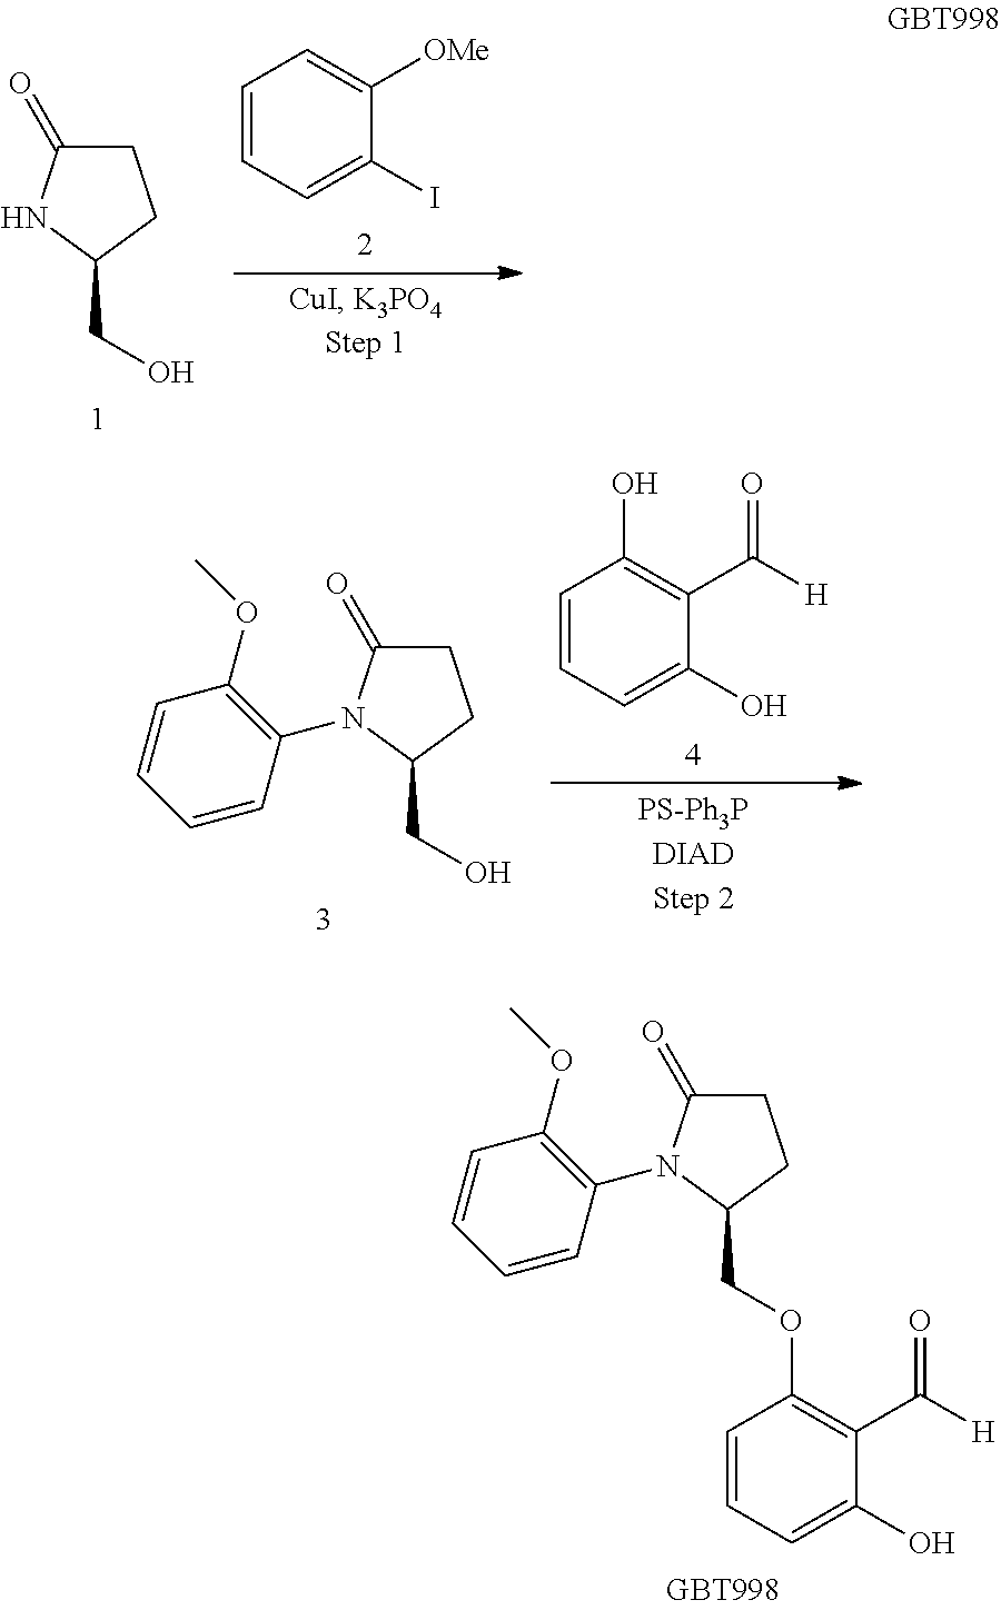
C1C(=O)NC(CO)C1.C1=CC=C(I)C([OMe])=C1.C1C(=O)N(C2=C(OC)C=CC=C2)C(COC2=C(C([H])=O)C(O)=CC=C2)C1.C1C(=O)N(C2=C(OC)C=CC=C2)C(CO)C1.C1=CC=C(O)C(C([H])=O)=C1O
